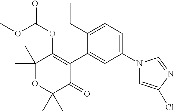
C1(C)(C)OC(C)(C)C(=O)C(C2=CC(N3C=C(Cl)N=C3)=CC=C2CC)=C1OC(=O)OC
